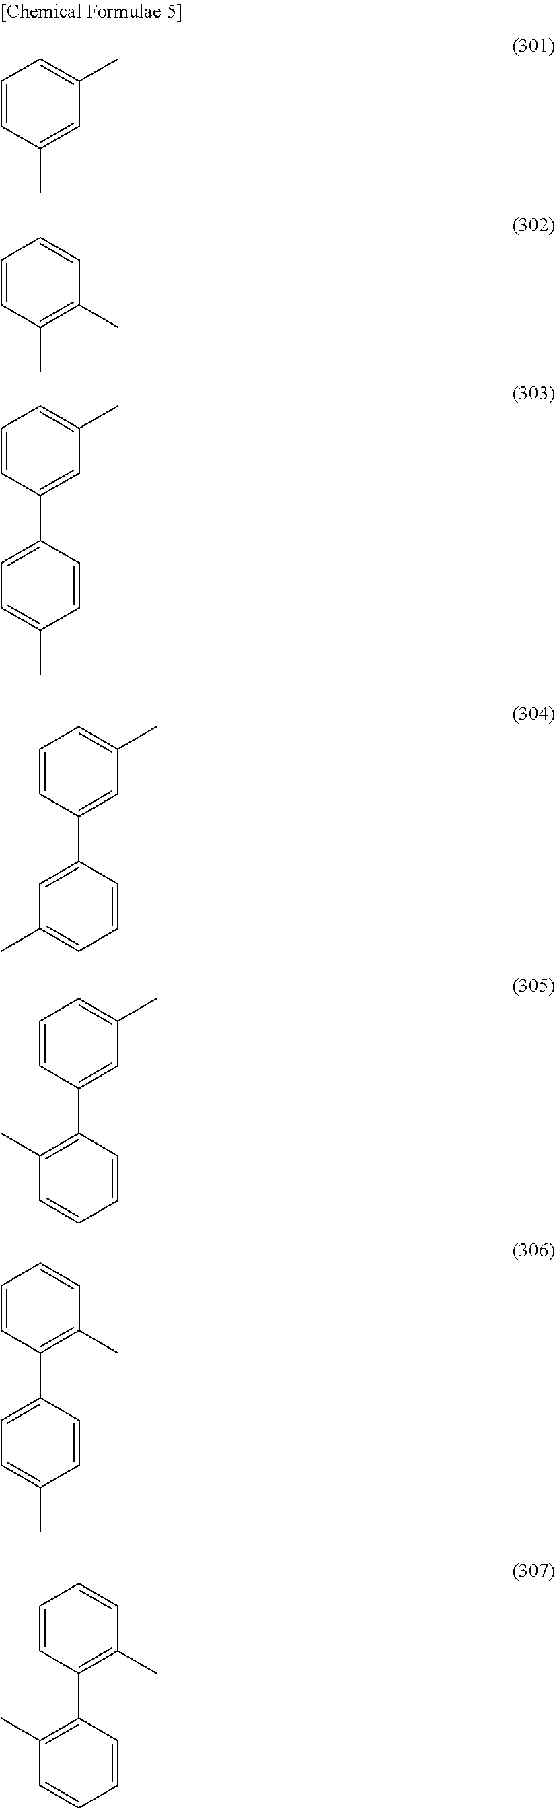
C1=CC(C)=CC(C)=C1.C1=CC(C)=C(C)C=C1.C1=CC(C2=CC=C(C)C=C2)=CC(C)=C1.C1=CC(C2=CC(C)=CC=C2)=CC(C)=C1.C1=CC(C2=C(C)C=CC=C2)=CC(C)=C1.C1=CC(C2=CC=C(C)C=C2)=C(C)C=C1.C1=CC(C2=C(C)C=CC=C2)=C(C)C=C1
